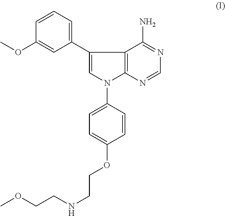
C1=CC=C(C2=CN(C3=CC=C(OCCNCCOC)C=C3)C3=C2C(N)=NC=N3)C=C1OC
